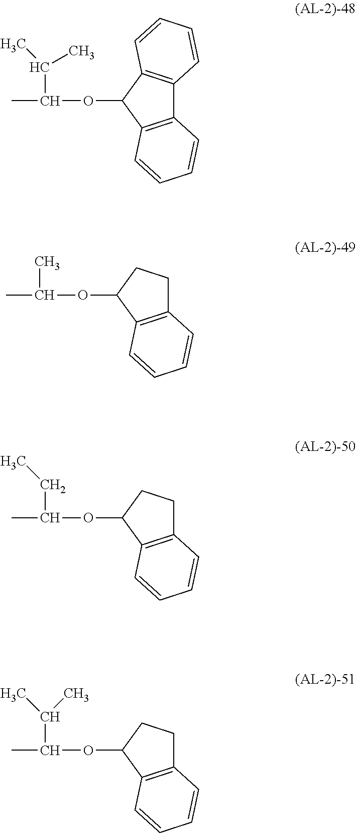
CC(C(C)C)OC1C2=C(C3=C1C=CC=C3)C=CC=C2.CC(C)OC1CCC2=C1C=CC=C2.CC(CC)OC1CCC2=C1C=CC=C2.CC(C(C)C)OC1CCC2=C1C=CC=C2
